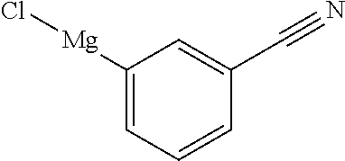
C1([Mg]Cl)=CC=CC(C#N)=C1
